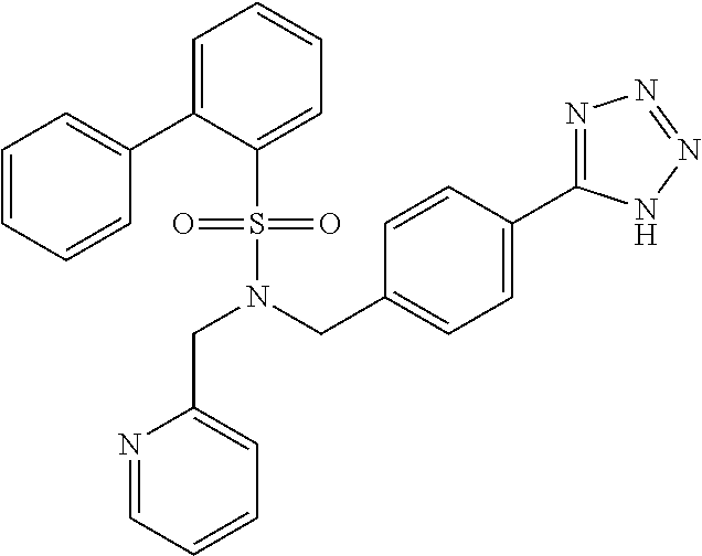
C(N(CC1=CC=C(C2=NN=NN2)C=C1)S(=O)(=O)C1=CC=CC=C1C1=CC=CC=C1)C1=CC=CC=N1
